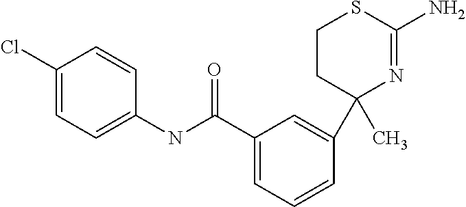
C1(NC(C2=CC=CC(C3(C)N=C(N)SCC3)=C2)=O)=CC=C(Cl)C=C1
